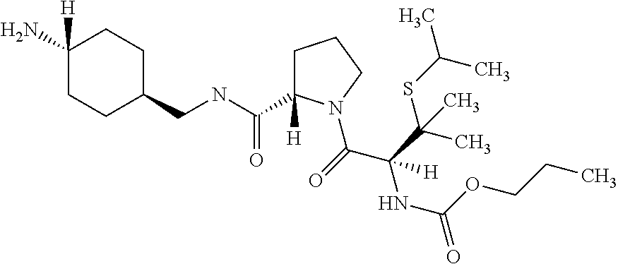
C1([H])(N)CCC(CNC(=O)C2([H])CCCN2C(=O)C(C(SC(C)C)(C)C)(NC(OCCC)=O)[H])CC1
